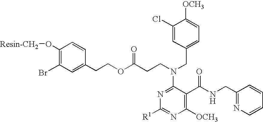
C1(Br)=C(O[Resin-CH2])C=CC(CCOC(CCN(CC2=CC=C([OCH3])C(Cl)=C2)C2=NC([R1])=NC([OCH3])=C2C(NCC2=NC=CC=C2)=O)=O)=C1
